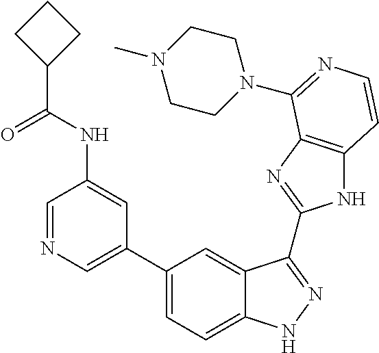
C1(C2=CN=CC(NC(C3CCC3)=O)=C2)=CC=C2C(=C1)C(C1=NC3=C(N1)C=CN=C3N1CCN(C)CC1)=NN2
